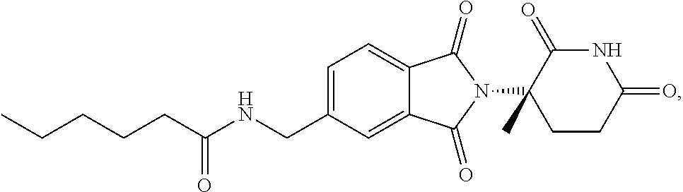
C1=C(CNC(CCCCC)=O)C=C2C(=C1)C(=O)N(C1(C)CCC(=O)NC1=O)C2=O
